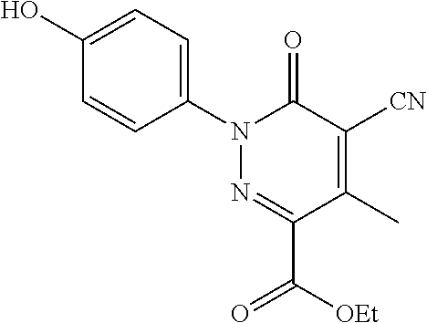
C1=C(O)C=CC(N2N=C(C(=O)[OEt])C(C)=C([CN])C2=O)=C1
